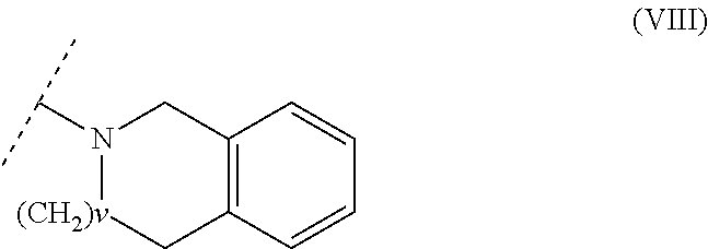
C12=C(C=CC=C1)C[(CH2)v]N(C(C)C)C2
